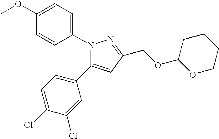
N1(C2=CC=C(OC)C=C2)N=C(COC2CCCCO2)C=C1C1=CC=C(Cl)C(Cl)=C1
